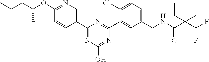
C1(CNC(C(C(F)F)(CC)CC)=O)=CC=C(Cl)C(C2=NC(C3=CN=C(OC(CCC)C)C=C3)=NC(O)=N2)=C1
